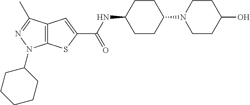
C1CC(N2CCC(O)CC2)CCC1NC(C1=CC2=C(S1)N(C1CCCCC1)N=C2C)=O
